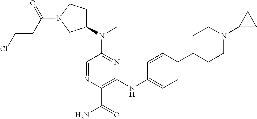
C1=NC(C(=O)N)=C(NC2=CC=C(C3CCN(C4CC4)CC3)C=C2)N=C1N(C1CCN(C(CCCl)=O)C1)C
